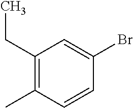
C1(CC)=C(C)C=CC(Br)=C1
